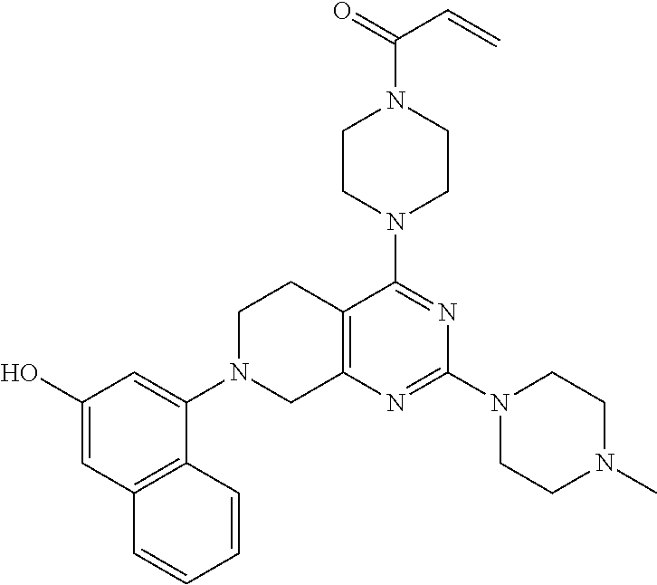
C12=C(N=C(N3CCN(C)CC3)N=C1N1CCN(C(=O)C=C)CC1)CN(C1=CC(O)=CC3=C1C=CC=C3)CC2
